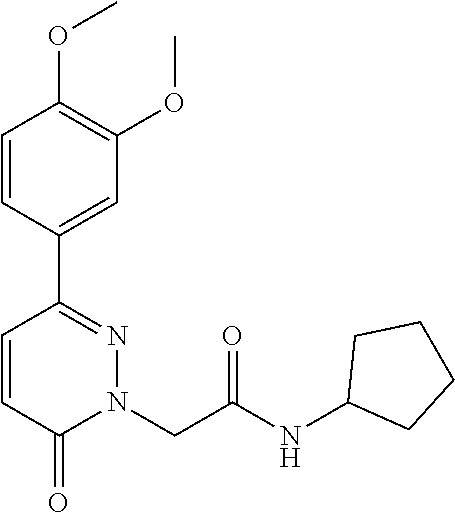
C1=CC(C2=NN(CC(NC3CCCC3)=O)C(=O)C=C2)=CC(OC)=C1OC
